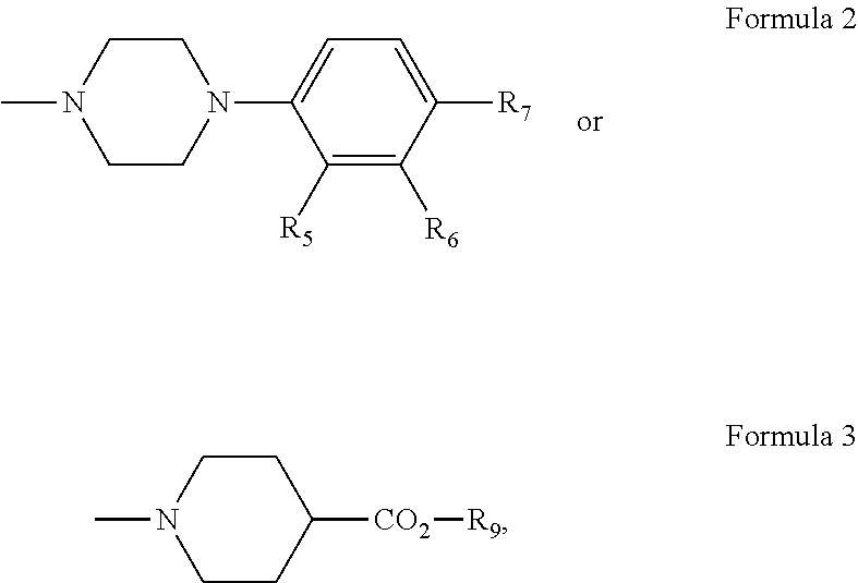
C1=C([R7])C([R6])=C([R5])C(N2CCN(C)CC2)=C1.[CO2](C1CCN(C)CC1)[R9]
